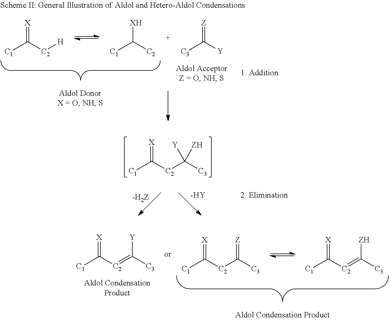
[C1]C([C2]C([C3])([Y])[ZH])=[X].[-HY].[C1]C([C2]C([C3])=[Z])=[X].[C1]C([C2]=C([C3])[ZH])=[X].[C1]C([C2]=C([C3])[Y])=[X].[C1]C([C2][H])=[X].[C1]C([C2])[XH].[C3]C([Y])=[Z]
